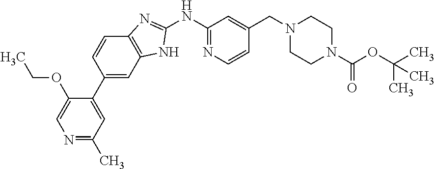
C1(NC2=NC=CC(CN3CCN(C(OC(C)(C)C)=O)CC3)=C2)=NC2=C(N1)C=C(C1=CC(C)=NC=C1OCC)C=C2
